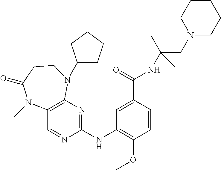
C12=C(N=C(NC3=C(OC)C=CC(C(=O)NC(CN4CCCCC4)(C)C)=C3)N=C1)N(C1CCCC1)CCC(=O)N2C
